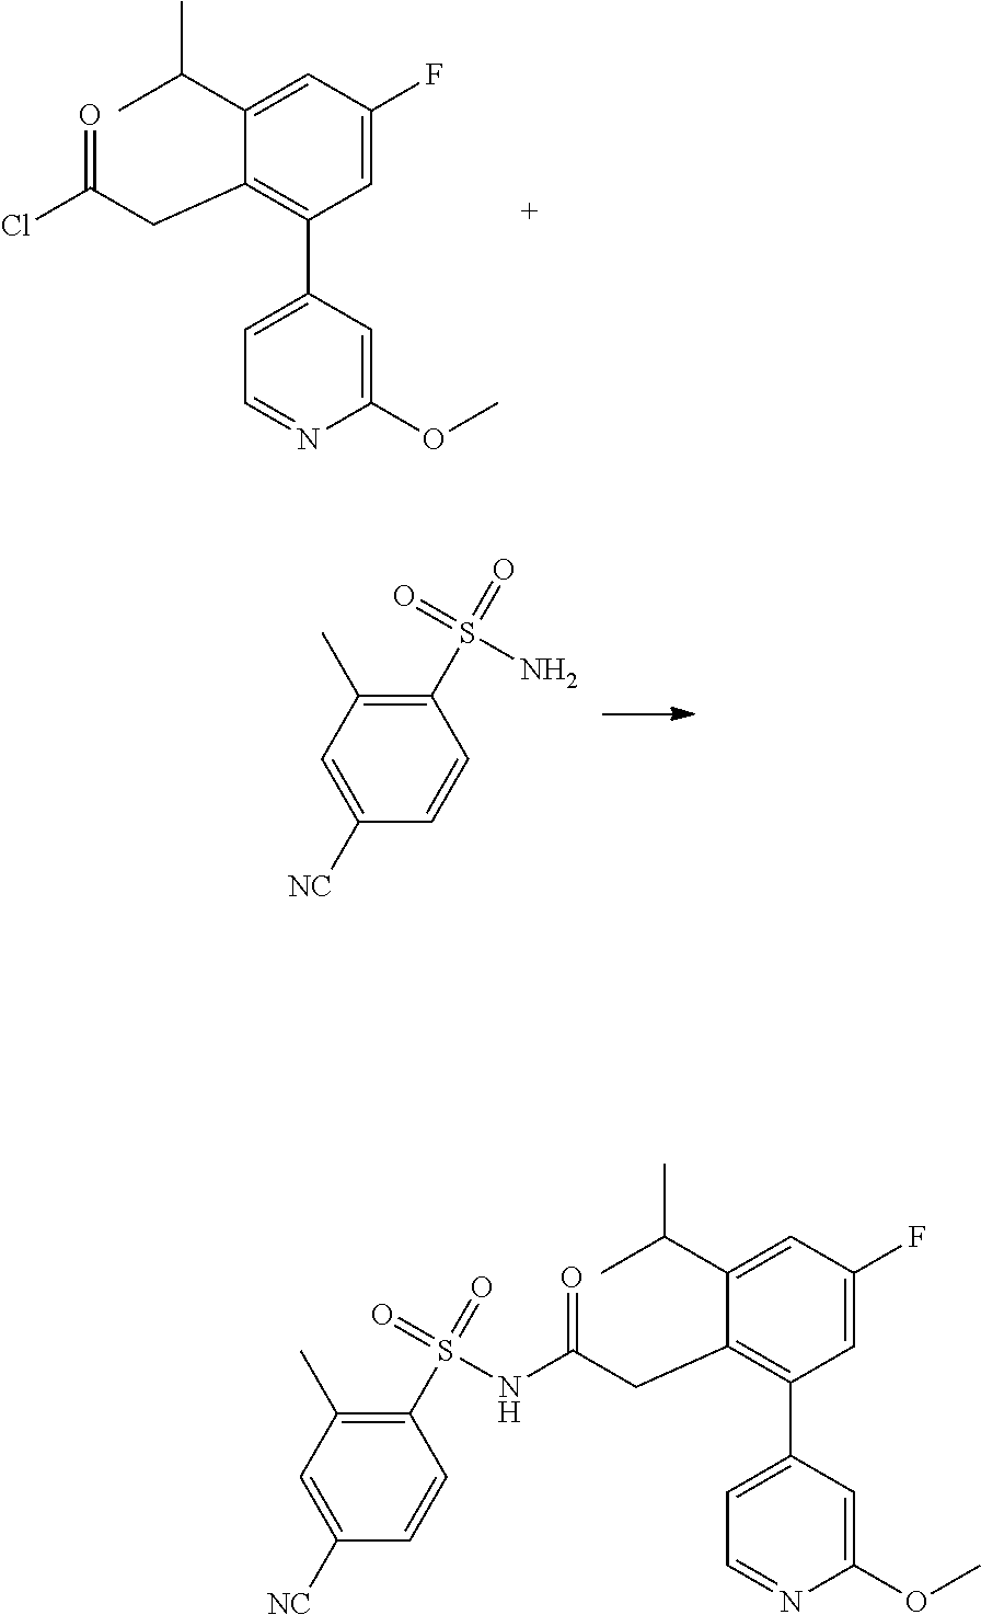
C1=C(F)C=C(C(C)C)C(CC(Cl)=O)=C1C1=CC=NC(OC)=C1.C1(S(N)(=O)=O)=C(C)C=C([NC])C=C1.C1=C(F)C=C(C(C)C)C(CC(=O)NS(C2=C(C)C=C([NC])C=C2)(=O)=O)=C1C1=CC=NC(OC)=C1
